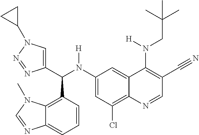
C1(N(C(C2=CN(C3CC3)N=N2)C2=C3C(=CC=C2)N=CN3C)[H])=CC(Cl)=C2C(=C1)C(N(CC(C)(C)C)[H])=C(C#N)C=N2
